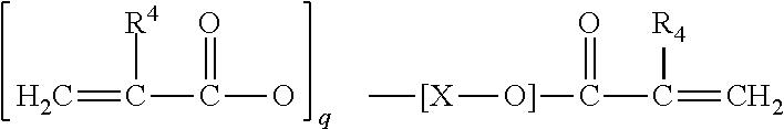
C=C(C(O)=O)[R4].[[X]([O]]C(C(=C)[R4])=O)C
